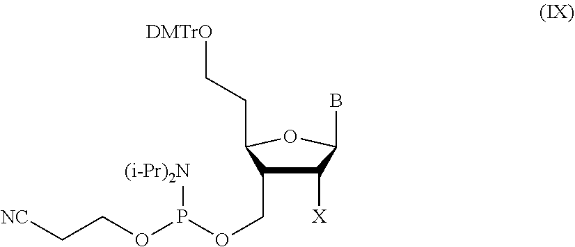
C1([X])C(COP(OCC[NC])[(i-Pr)2N])C(CC[DMTrO])OC1B
